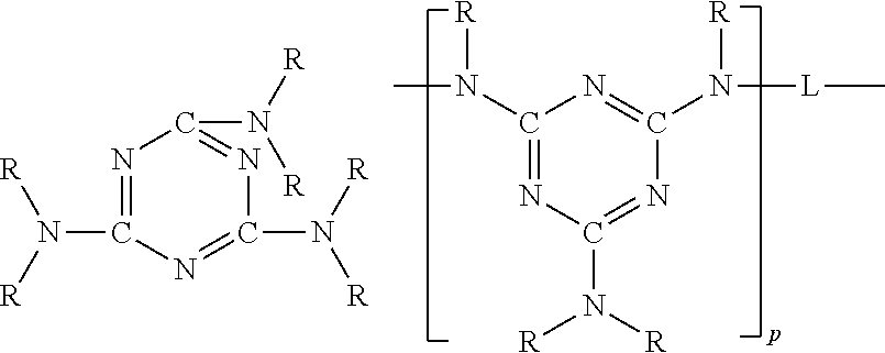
C1(N([R])C)=NC(N([R])[R])=NC(N([R])[L]C)=N1.N1=C(N([R])[R])N=C(N([R])[R])N=C1N([R])[R]
